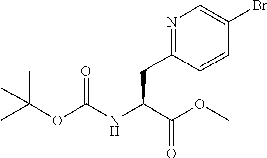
C(C(C(=O)OC)NC(=O)OC(C)(C)C)C1=NC=C(Br)C=C1
